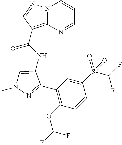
N12C(=C(C(NC3=CN(C)N=C3C3=C(OC(F)F)C=CC(S(C(F)F)(=O)=O)=C3)=O)C=N1)N=CC=C2
